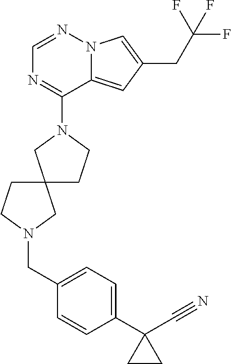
C1=NN2C(=CC(CC(F)(F)F)=C2)C(N2CC3(CC2)CCN(CC2=CC=C(C4(C#N)CC4)C=C2)C3)=N1
